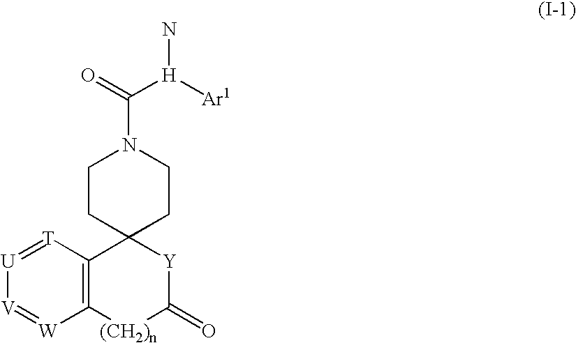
[T]1=[U][V]=[W]C2=C1C1(CCN(C([H]([Ar1])N)=O)CC1)[Y]C(=O)[(CH2)n]2
